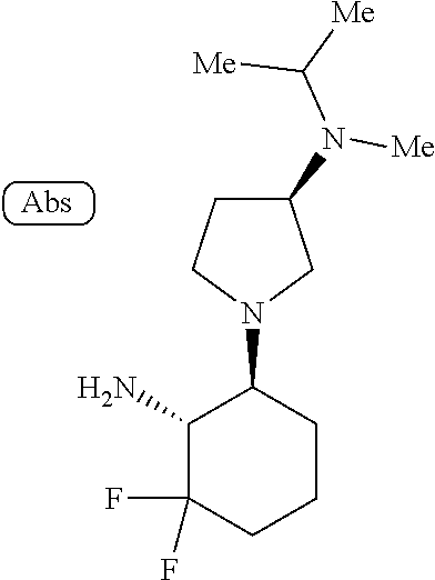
C1(N)C(F)(F)CCCC1N1CC(N([Me])C([Me])[Me])CC1
